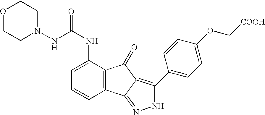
O1CCN(NC(NC2=CC=CC3=C2C(=O)C2=C(C4=CC=C(OC[COOH])C=C4)NN=C32)=O)CC1
